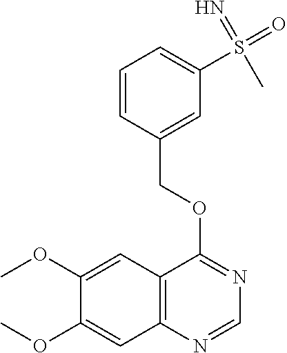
C12=C(N=CN=C1OCC1=CC(S(=O)(=N)C)=CC=C1)C=C(OC)C(OC)=C2
